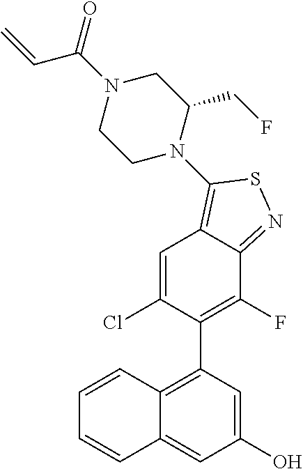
C1(O)=CC(C2=C(F)C3=NSC(N4C(CF)CN(C(=O)C=C)CC4)=C3C=C2Cl)=C2C(=C1)C=CC=C2
